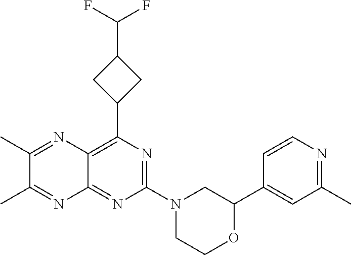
N1=C(N2CC(C3=CC(C)=NC=C3)OCC2)N=C2C(=C1C1CC(C(F)F)C1)N=C(C)C(C)=N2
